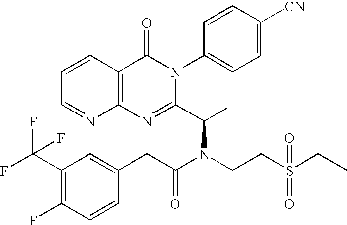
C12=C(C=CC=N1)C(=O)N(C1=CC=C([CN])C=C1)C(C(C)N(CCS(CC)(=O)=O)C(CC1=CC(C(F)(F)F)=C(F)C=C1)=O)=N2
